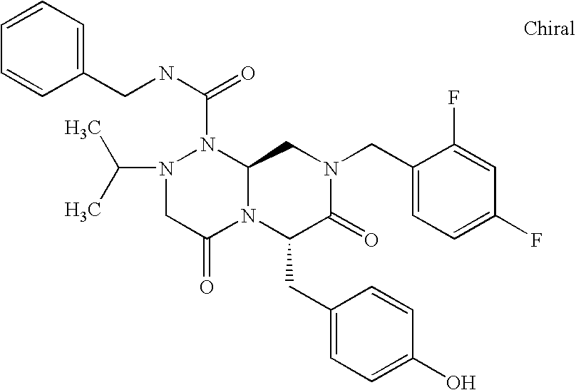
N(C(=O)N1N(C(C)C)CC(=O)N2C1CN(CC1=CC=C(F)C=C1F)C(=O)C2CC1=CC=C(O)C=C1)CC1=CC=CC=C1
